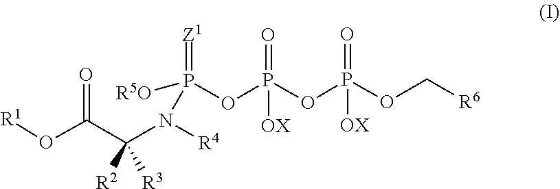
O(P(=[Z1])(N(C(C(O[R1])=O)([R2])[R3])[R4])[R5O])P(OP(OC[R6])(=O)[OX])(=O)[OX]
